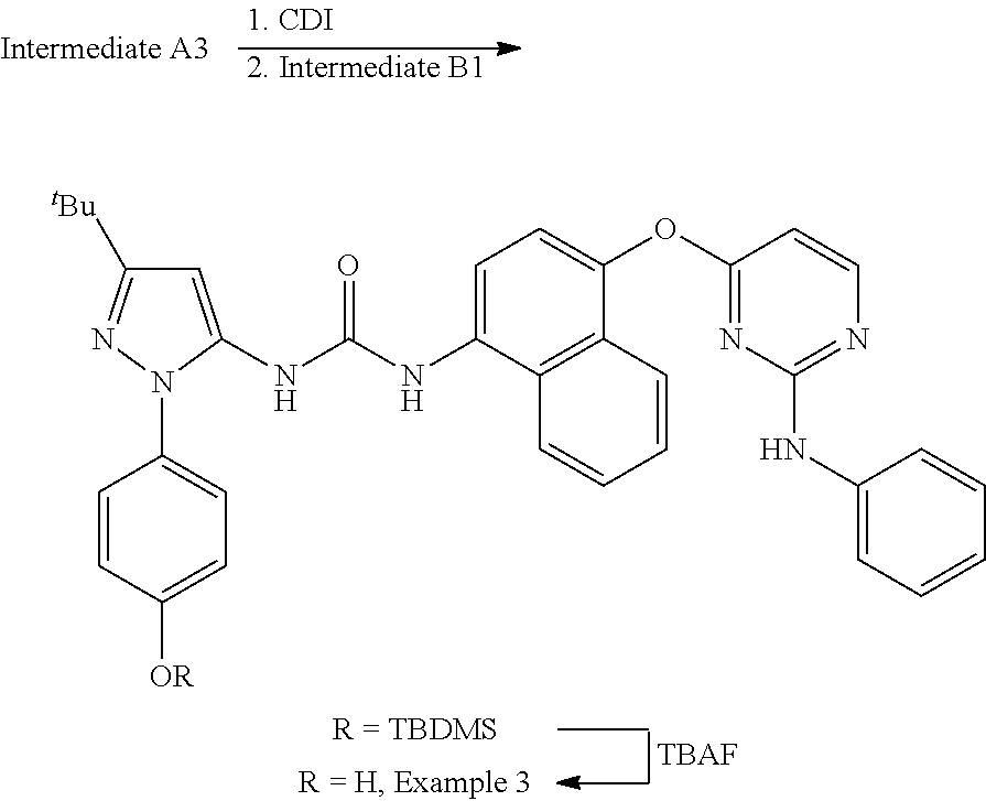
[2. Intermediate B1].[TBAF].C1=C(N2C(NC(NC3=CC=C(OC4=NC(NC5=CC=CC=C5)=NC=C4)C4=C3C=CC=C4)=O)=CC([tBu])=N2)C=CC([OR])=C1
